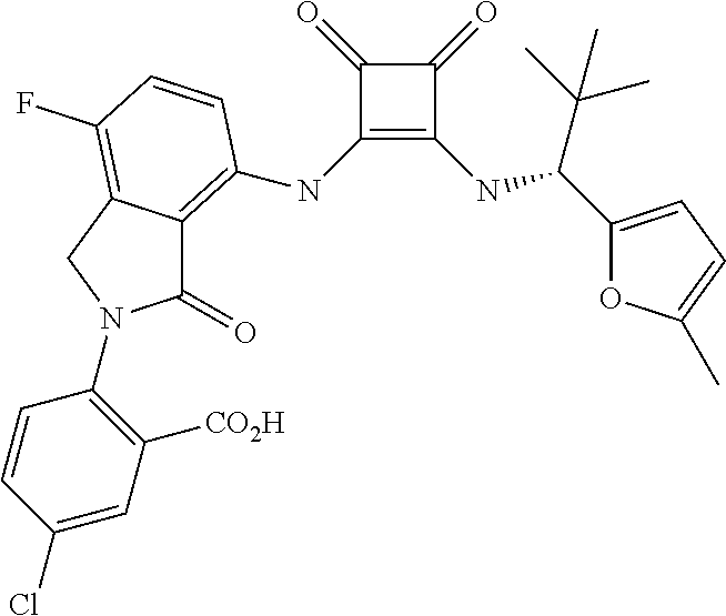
C1(NC2=C3C(=O)N(C4=C([CO2H])C=C(Cl)C=C4)CC3=C(F)C=C2)=C(NC(C(C)(C)C)C2=CC=C(C)O2)C(=O)C1=O
